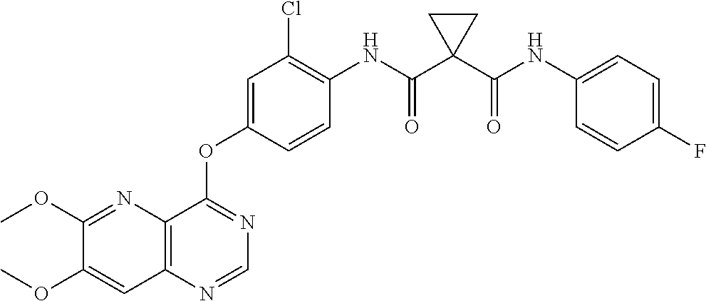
C1(OC)=NC2=C(C=C1OC)N=CN=C2OC1=CC(Cl)=C(NC(C2(C(NC3=CC=C(F)C=C3)=O)CC2)=O)C=C1
